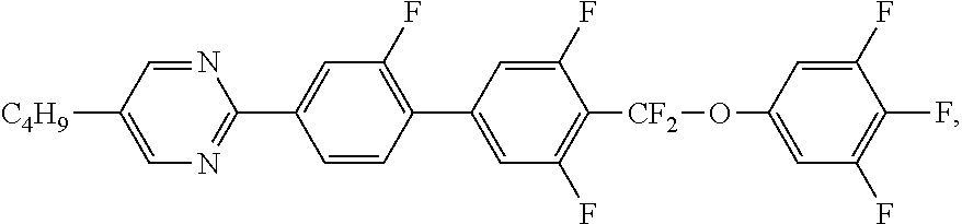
C1(C2=CC(F)=C([CF2]OC3=CC(F)=C(F)C(F)=C3)C(F)=C2)=C(F)C=C(C2=NC=C([C4H9])C=N2)C=C1
